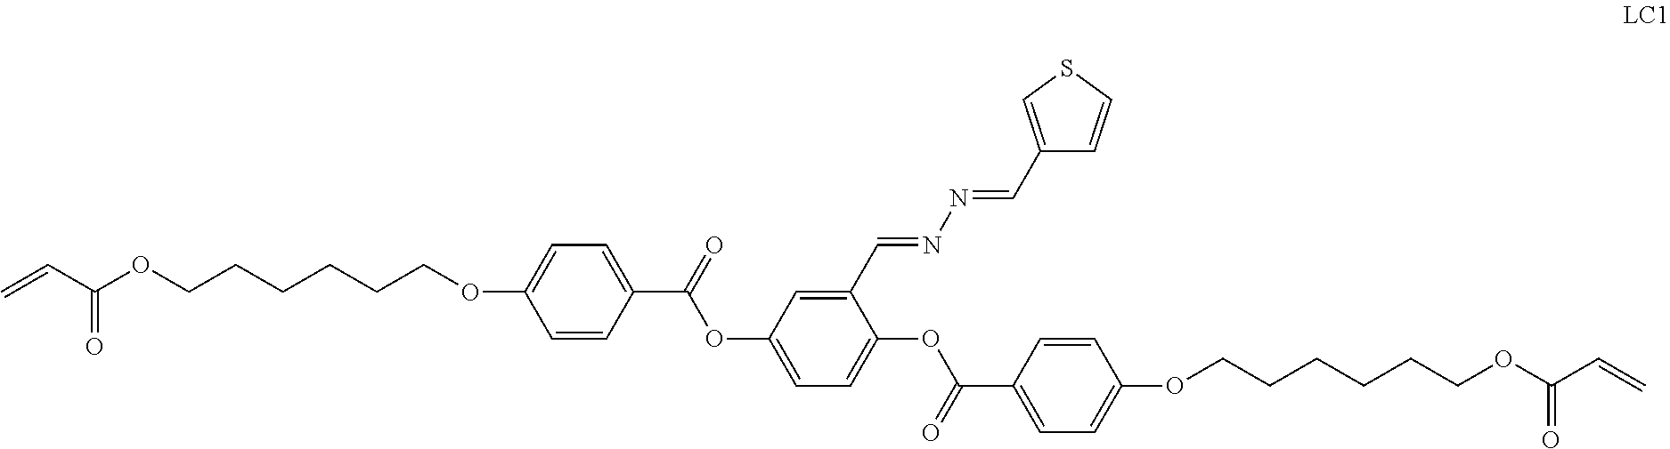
C1=CC(C(=O)OC2=CC=C(OC(C3=CC=C(OCCCCCCOC(C=C)=O)C=C3)=O)C(C=NN=CC3=CSC=C3)=C2)=CC=C1OCCCCCCOC(C=C)=O
